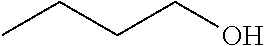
C(CCO)C
